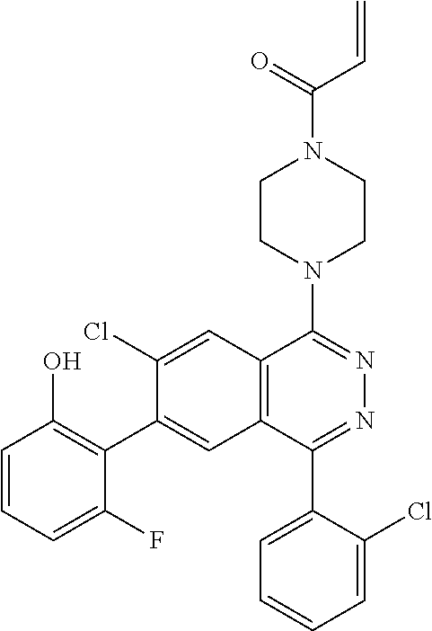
C1CN(C2=NN=C(C3=CC=CC=C3Cl)C3=C2C=C(Cl)C(C2=C(O)C=CC=C2F)=C3)CCN1C(=O)C=C
